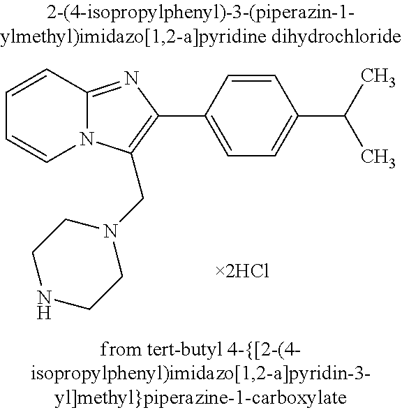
C1=CC2=NC(C3=CC=C(C(C)C)C=C3)=C(CN3CCNCC3)N2C=C1.[2HCl]
